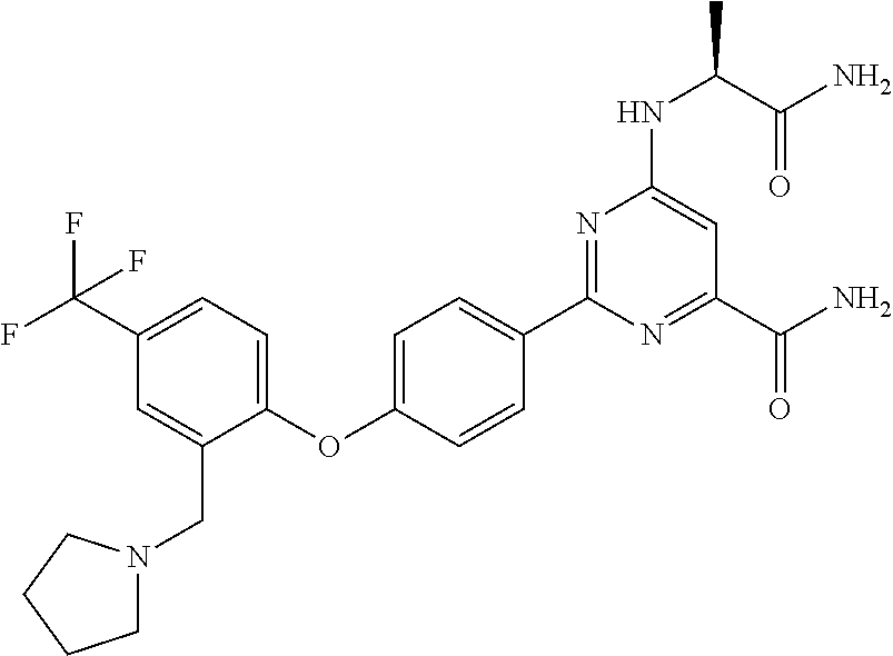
C1=C(OC2=CC=C(C(F)(F)F)C=C2CN2CCCC2)C=CC(C2=NC(NC(C(N)=O)C)=CC(C(N)=O)=N2)=C1
